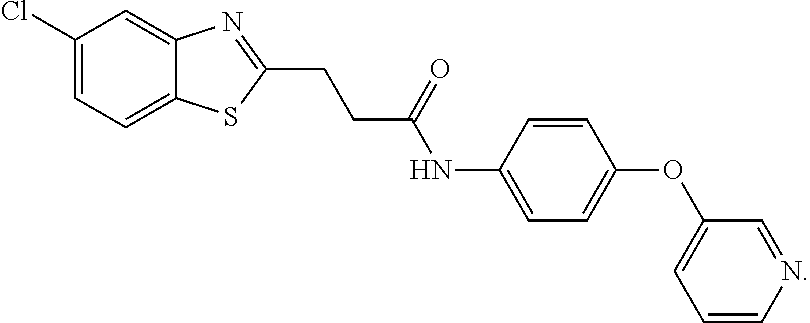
C1(Cl)=CC=C2C(=C1)N=C(CCC(NC1=CC=C(OC3=CC=CN=C3)C=C1)=O)S2
